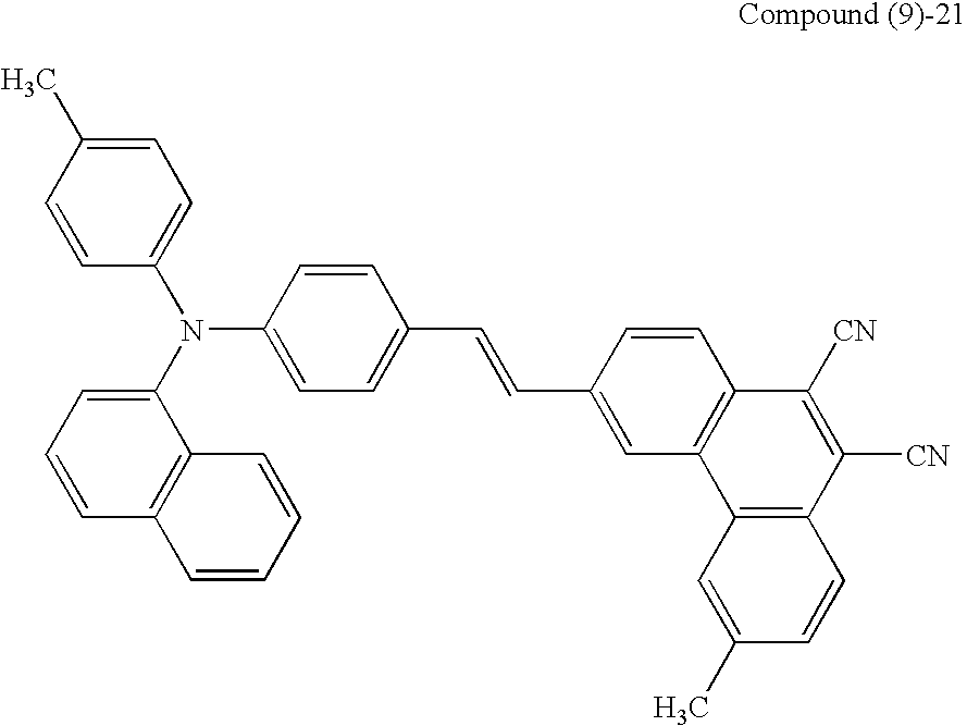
C1=C(C)C=CC(N(C2=CC=CC3=C2C=CC=C3)C2=CC=C(C=CC3=CC4=C(C=C3)C([CN])=C([CN])C3=C4C=C(C)C=C3)C=C2)=C1
